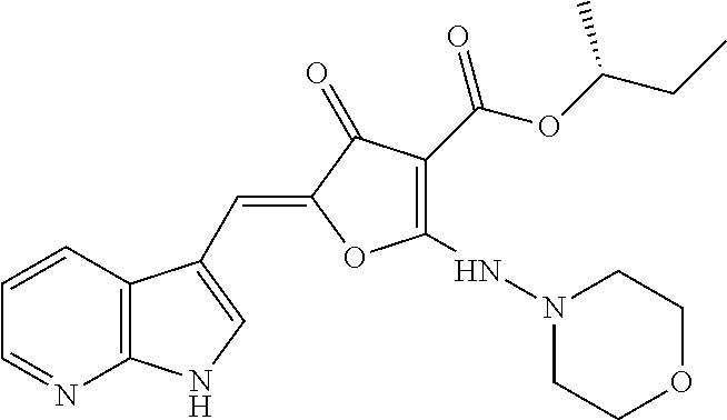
C1=CC2=C(N=C1)NC=C2C=C1C(=O)C(C(OC(CC)C)=O)=C(NN2CCOCC2)O1
